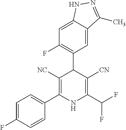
C1=C2C(=CC(C3C([NC])=C(C4=CC=C(F)C=C4)NC(C(F)F)=C3[CN])=C1F)C(C)=NN2
